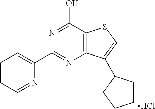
C1(C2=NC3=C(C(O)=N2)SC=C3C2CCCC2)=CC=CC=N1.Cl
